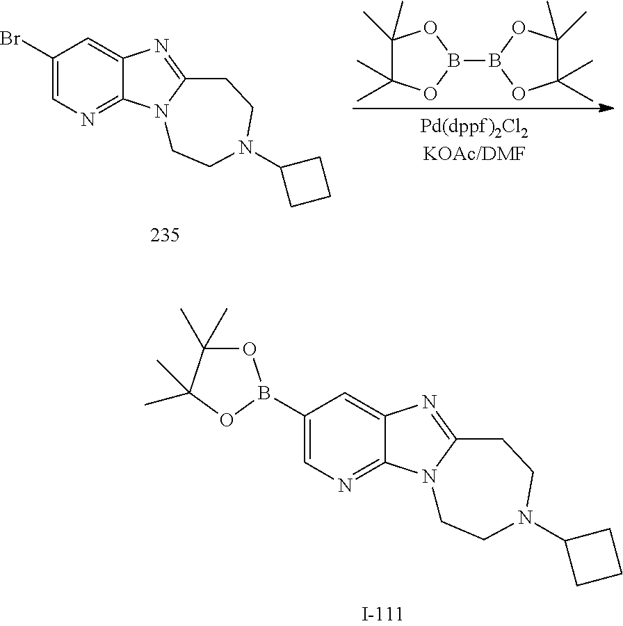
B1(B2OC(C)(C)C(C)(C)O2)OC(C)(C)C(C)(C)O1.C1(Br)=CN=C2C(=C1)N=C1N2CCN(C2CCC2)CC1.C1(B2OC(C)(C)C(C)(C)O2)=CN=C2C(=C1)N=C1N2CCN(C2CCC2)CC1
